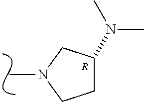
CN1CC(N(C)C)CC1.[R]
